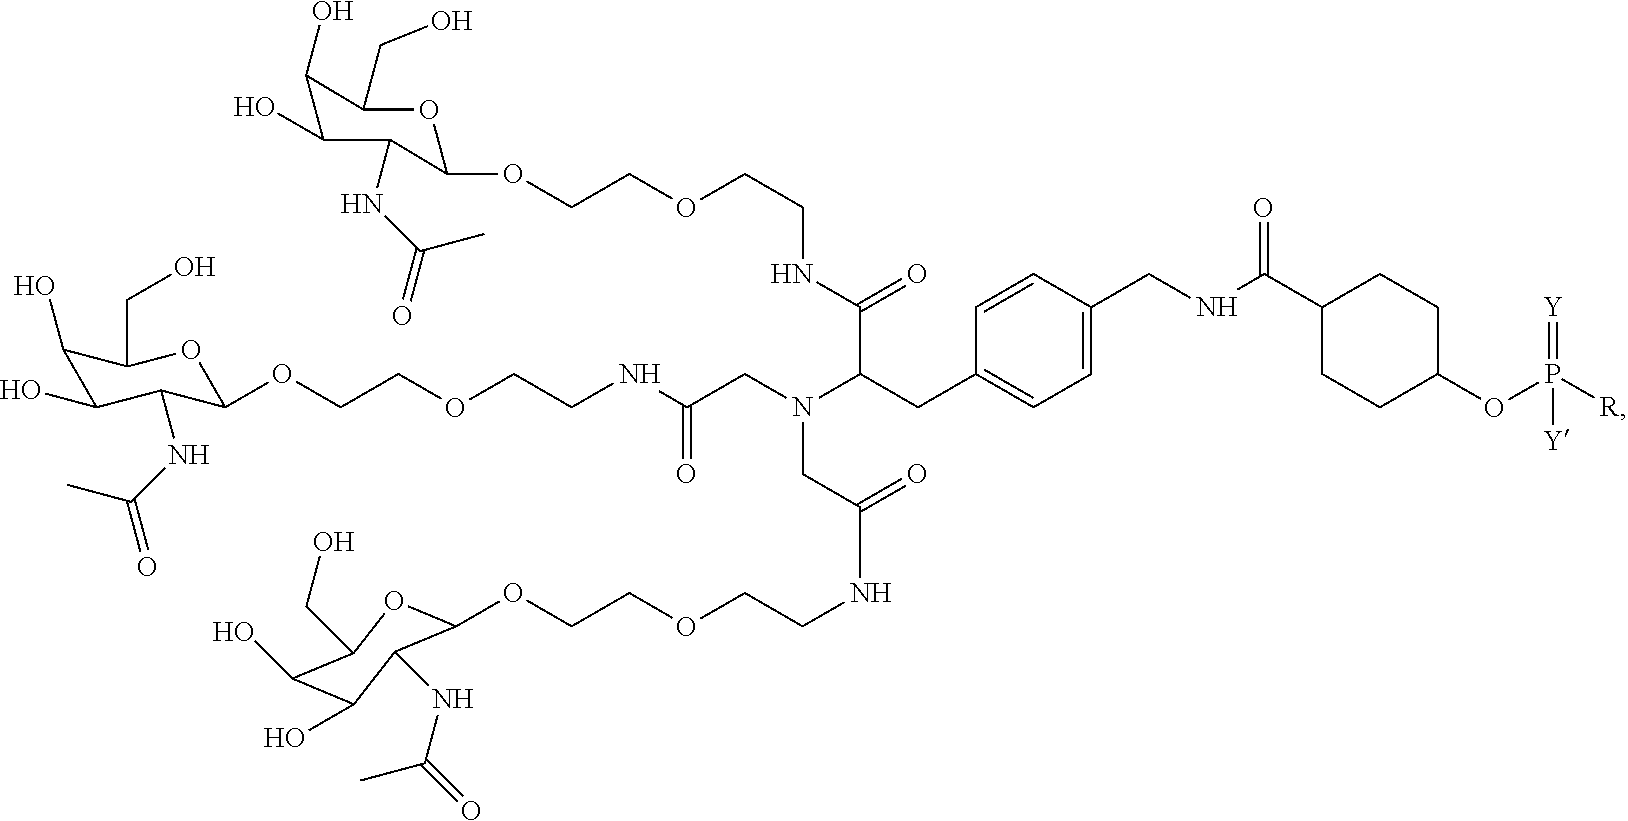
O(CCOCCNC(C(CC1=CC=C(CNC(C2CCC(OP([R])(=[Y])[Y])CC2)=O)C=C1)N(CC(NCCOCCOC1C(NC(=O)C)C(O)C(O)C(CO)O1)=O)CC(=O)NCCOCCOC1C(NC(=O)C)C(O)C(O)C(CO)O1)=O)C1OC(CO)C(O)C(O)C1NC(=O)C
